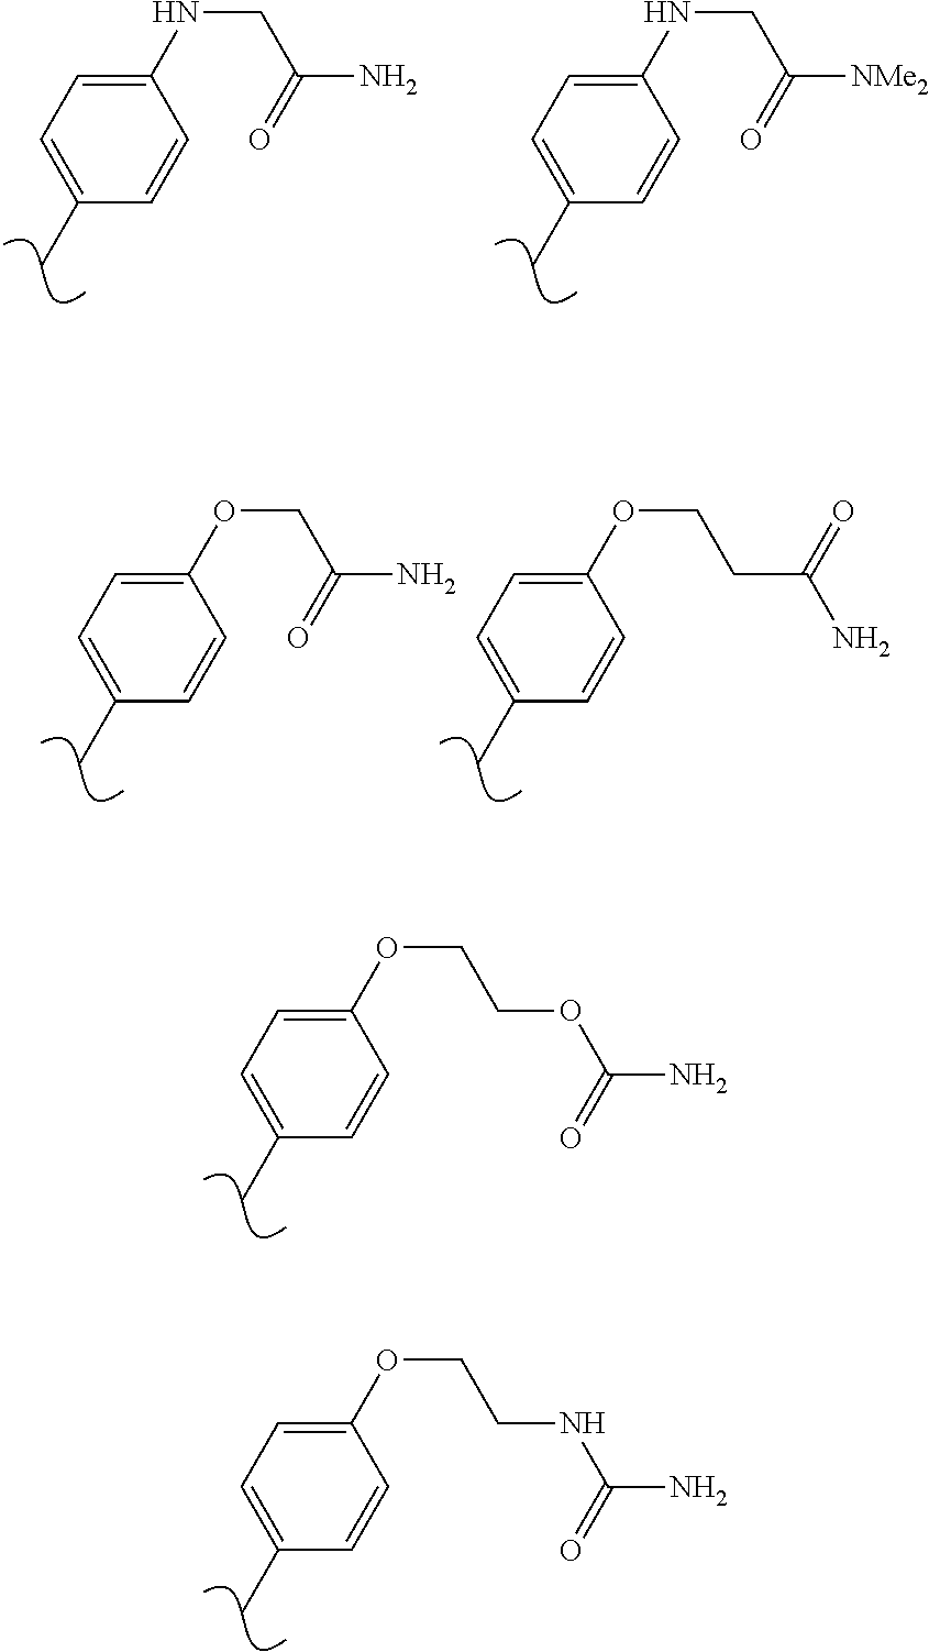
C1(NCC(=O)N)=CC=C(C)C=C1.C1(NCC(=O)[NMe2])=CC=C(C)C=C1.C1(OCC(=O)N)=CC=C(C)C=C1.C1(OCCC(=O)N)=CC=C(C)C=C1.C1(OCCOC(=O)N)=CC=C(C)C=C1.C1(OCCNC(=O)N)=CC=C(C)C=C1
